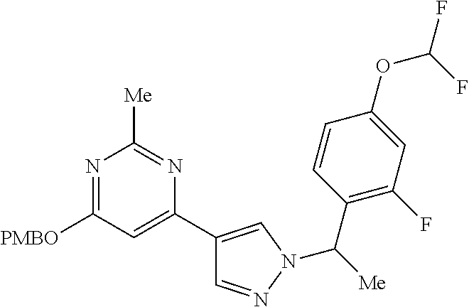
C1(C2=CC([PMBO])=NC([Me])=N2)=CN(C([Me])C2=C(F)C=C(OC(F)F)C=C2)N=C1
